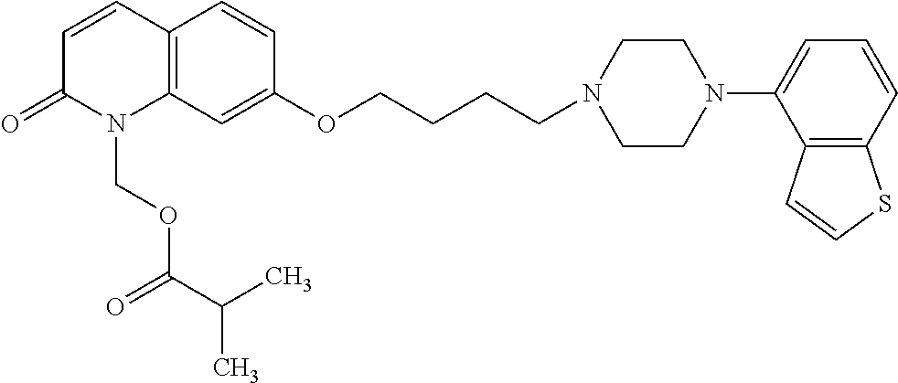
C1=CC2=C(N(COC(C(C)C)=O)C1=O)C=C(OCCCCN1CCN(C3=CC=CC4=C3C=CS4)CC1)C=C2
